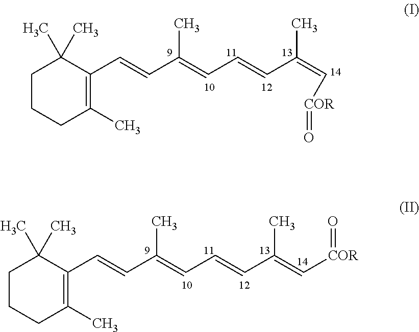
C1CCC(C)=C(C=CC(=CC=CC(=C[COR]=O)C)C)C1(C)C.C1CCC(C)=C(C=CC(=CC=CC(=C[COR]=O)C)C)C1(C)C
